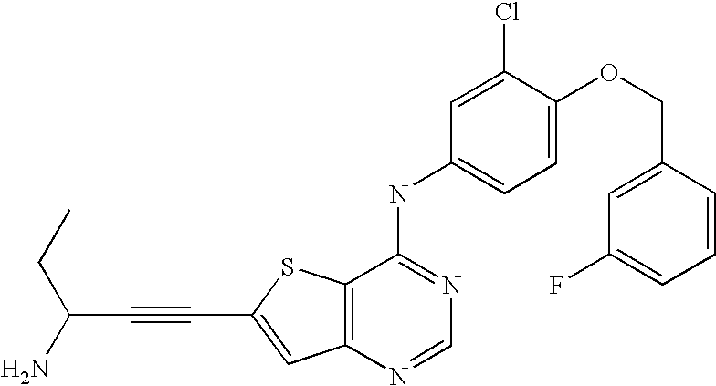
C12=C(SC(C#CC(CC)N)=C1)C(NC1=CC=C(OCC3=CC(F)=CC=C3)C(Cl)=C1)=NC=N2
